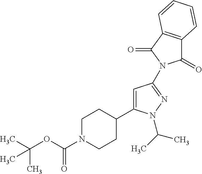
C(C)(C)(C)OC(N1CCC(C2=CC(N3C(=O)C4=C(C3=O)C=CC=C4)=NN2C(C)C)CC1)=O
